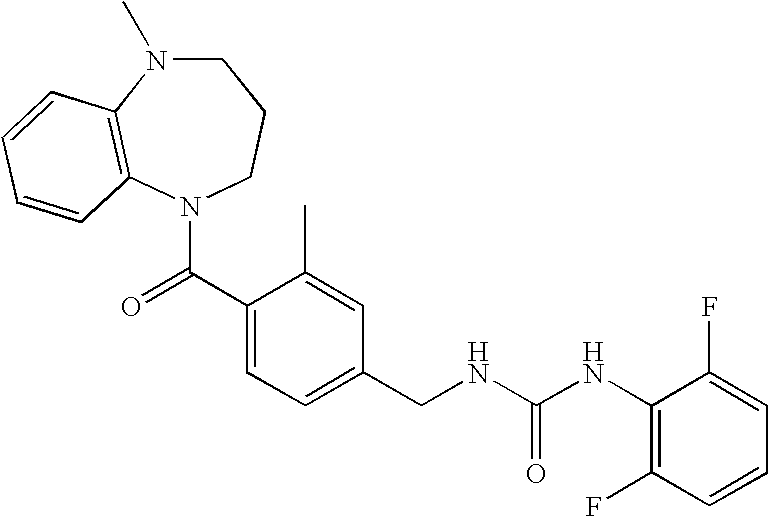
C1N(C)C2=C(N(C(C3=CC=C(CNC(NC4=C(F)C=CC=C4F)=O)C=C3C)=O)CC1)C=CC=C2
